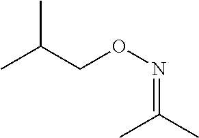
CC(C)=NOCC(C)C
